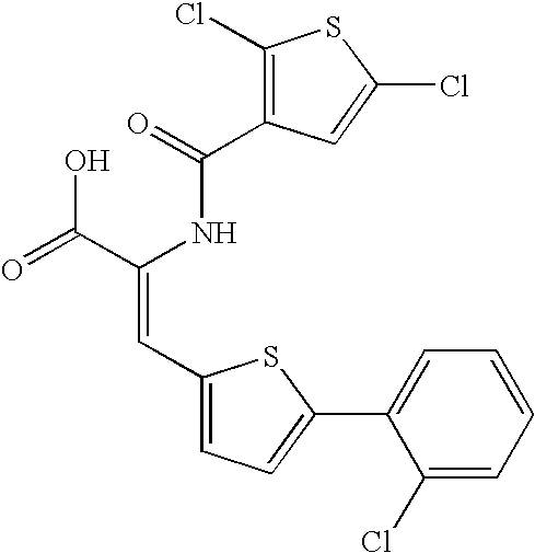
C(=O)(NC(C(=O)O)=CC1=CC=C(C2=CC=CC=C2Cl)S1)C1=C(Cl)SC(Cl)=C1
